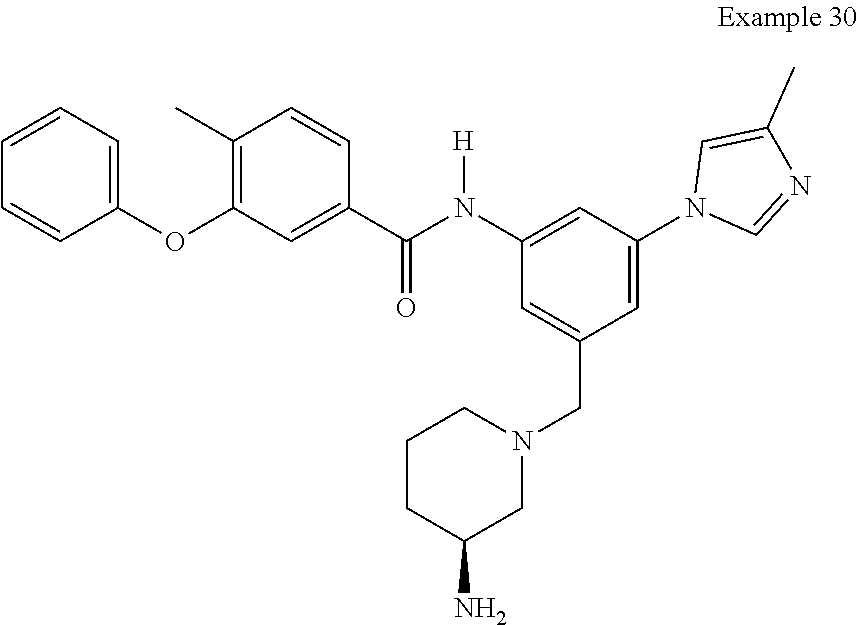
C1C(N)CN(CC2=CC(N([H])C(C3=CC(OC4=CC=CC=C4)=C(C)C=C3)=O)=CC(N3C=C(C)N=C3)=C2)CC1
